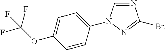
C1=CC(N2C=NC(Br)=N2)=CC=C1OC(F)(F)F
